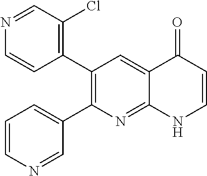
N1=CC(Cl)=C(C2=C(C3=CC=CN=C3)N=C3C(=C2)C(=O)C=CN3)C=C1
